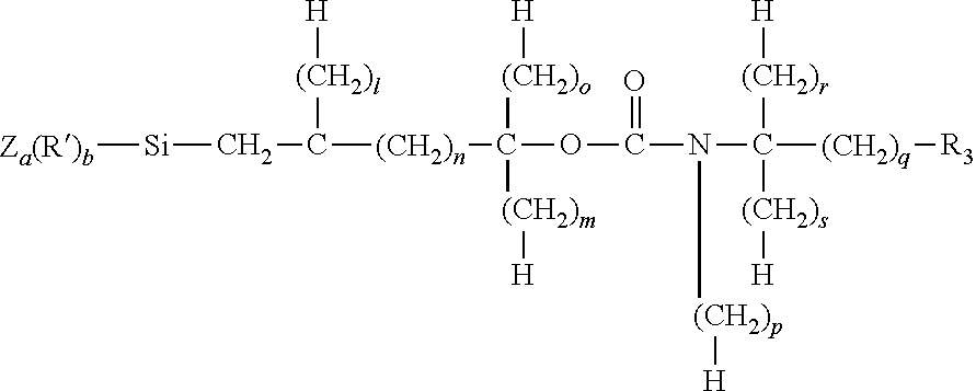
[Za(R)b][Si]CC([(CH2)n]C([(CH2)m][H])([(CH2)o][H])OC(N(C([(CH2)q][R3])([(CH2)r][H])[(CH2)s][H])[(CH2)p][H])=O)[(CH2)l][H]
